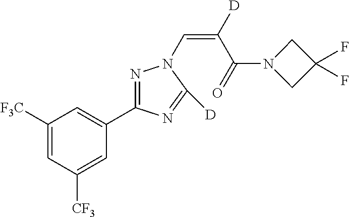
C1([F3C])=CC([CF3])=CC(C2=NN(C=C(C(=O)N3CC(F)(F)C3)[D])C([D])=N2)=C1
